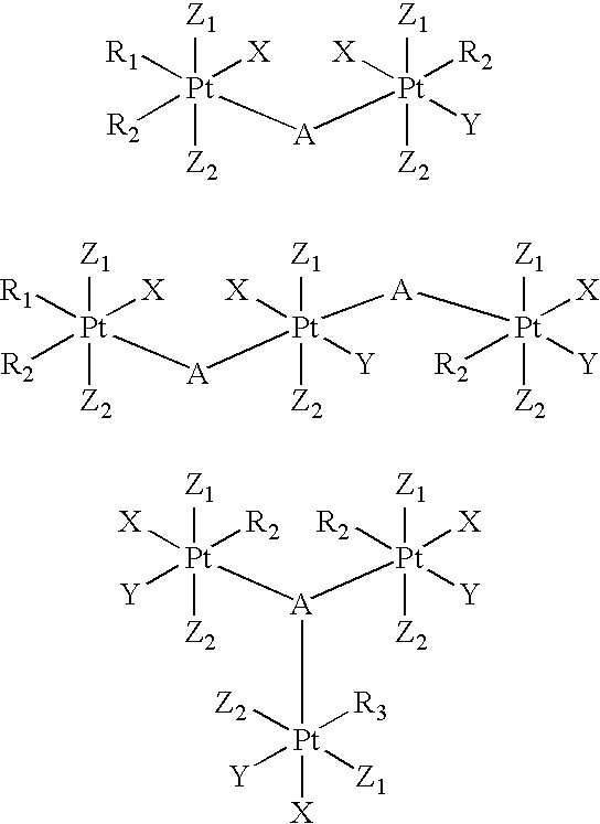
[Z1][Pt]([Z2])([X])([R2])([R1])[A][Pt]([Z1])([Z2])([X])([Y])[R2].[Z1][Pt]([Z2])([X])([R2])([R1])[A][Pt]([Z1])([Z2])([X])([Y])[A][Pt]([Z1])([Z2])([X])([R2])[Y].[Z1][Pt]([Z2])([R2])([Y])([X])[A]([Pt]([Z1])([Z2])([R2])([Y])[X])[Pt]([X])([R3])([Y])([Z1])[Z2]
